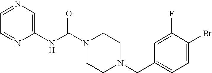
N(C(N1CCN(CC2=CC=C(Br)C(F)=C2)CC1)=O)C1=CN=CC=N1
